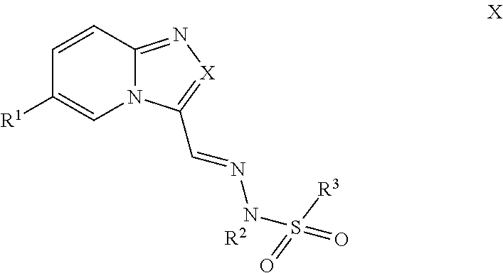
C1=CC2=N[X]=C(C=NNS([R3])(=O)=O)N2C=C1[R1].[R2]
